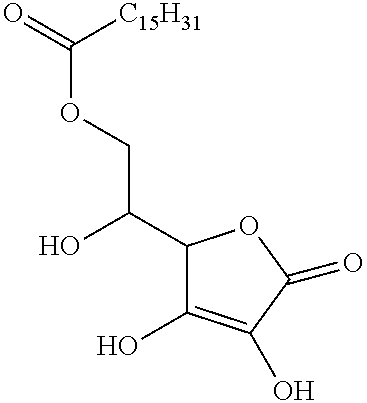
C(OCC(C1C(O)=C(O)C(=O)O1)O)(=O)[C15H31]
